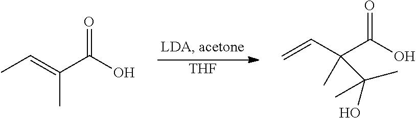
[THF].CC=C(C(O)=O)C.C=CC(C(O)=O)(C)C(C)(C)O
